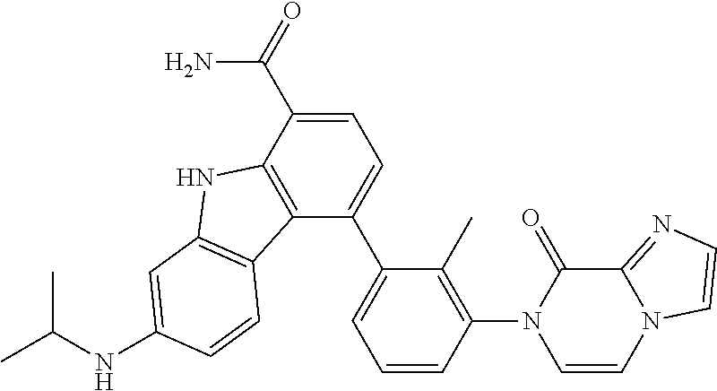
C1=C(C(=O)N)C2=C(C(C3=CC=CC(N4C=CN5C(=NC=C5)C4=O)=C3C)=C1)C1=C(N2)C=C(NC(C)C)C=C1
